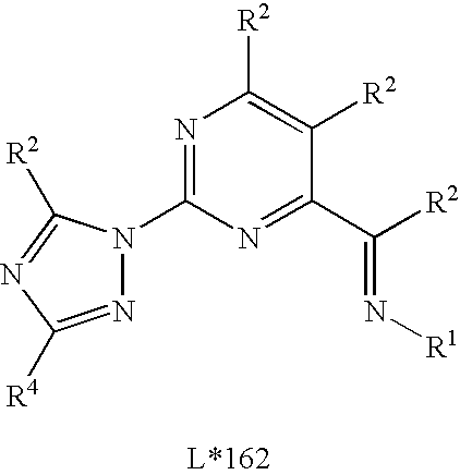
N1=C(N2N=C([R4])N=C2[R2])N=C(C([R2])=N[R1])C([R2])=C1[R2]
